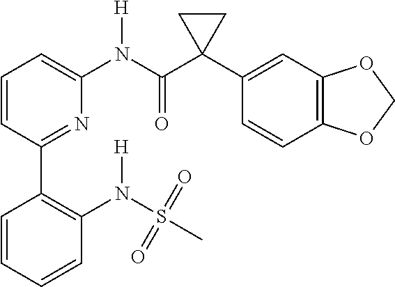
C1=CC(C2=C(N(S(C)(=O)=O)[H])C=CC=C2)=NC(N(C(C2(C3=CC4=C(C=C3)OCO4)CC2)=O)[H])=C1
